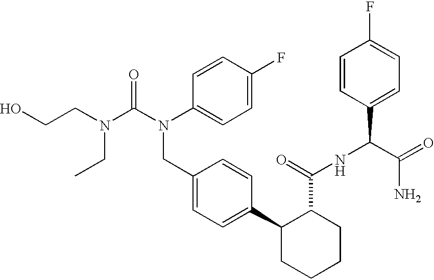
C(N(CC1=CC=C(C2CCCCC2C(NC(C2=CC=C(F)C=C2)C(=O)N)=O)C=C1)C1=CC=C(F)C=C1)(N(CCO)CC)=O
